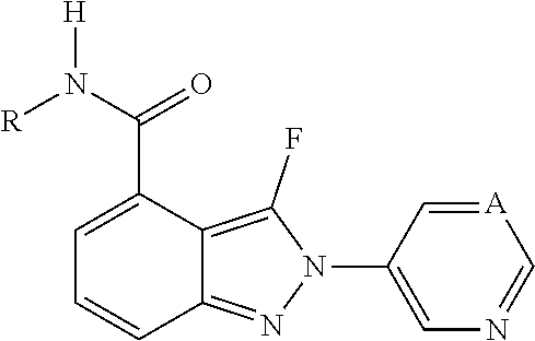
C1=C(C(N([R])[H])=O)C2=C(F)N(C3=CN=C[A]=C3)N=C2C=C1
